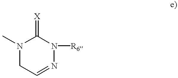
N1(C)CC=NN([R6])C1=[X]
